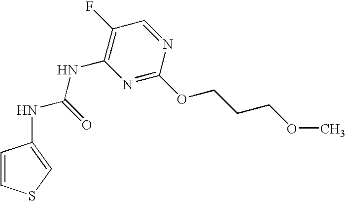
C1=CSC=C1NC(NC1=C(F)C=NC(OCCCOC)=N1)=O
